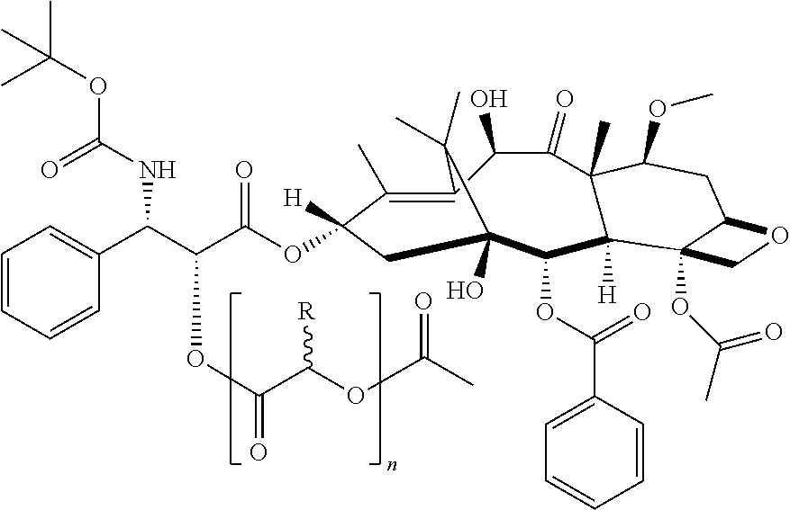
C1([H])(OC(=O)C(C(C2=CC=CC=C2)NC(=O)OC(C)(C)C)OC(=O)C(OC(C)=O)[R])CC2(O)C(OC(=O)C3=CC=CC=C3)C3([H])C4(OC(=O)C)C(CC(OC)C3(C)C(=O)C(O)C(=C1C)C2(C)C)OC4
